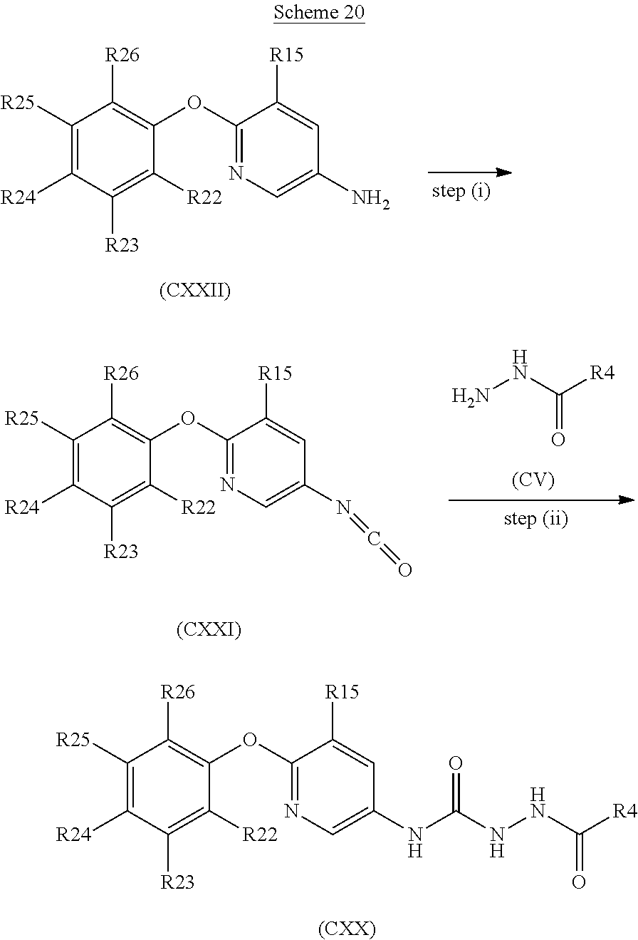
[(CXXII)].C1([R25])=C([R24])C([R23])=C([R22])C(OC2=NC=C(N)C=C2[R15])=C1[R26].[(CXXI)].NNC([R4])=O.[(CV)].C1([R25])=C([R24])C([R23])=C([R22])C(OC2=NC=C(N=C=O)C=C2[R15])=C1[R26].[(CXX)].C1([R25])=C([R24])C([R23])=C([R22])C(OC2=NC=C(NC(NNC([R4])=O)=O)C=C2[R15])=C1[R26]
